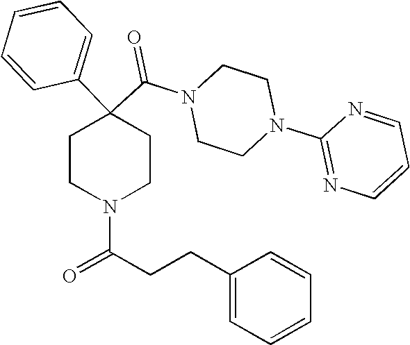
N1(C(C2(C3=CC=CC=C3)CCN(C(CCC3=CC=CC=C3)=O)CC2)=O)CCN(C2=NC=CC=N2)CC1
